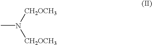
CN([CH2OCH3])[CH2OCH3]
